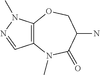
C12=C(N(C)N=C1)OCC(N)C(=O)N2C
